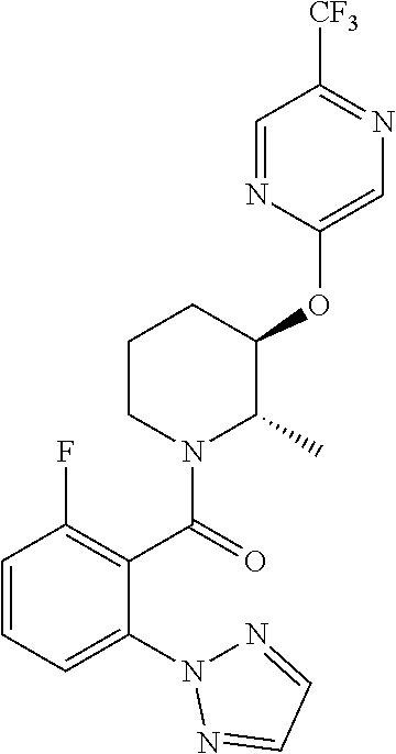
C1(OC2CCCN(C(=O)C3=C(F)C=CC=C3N3N=CC=N3)C2C)=CN=C([CF3])C=N1
